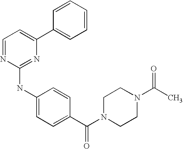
C1(C2=CC=CC=C2)=CC=NC(NC2=CC=C(C(N3CCN(C(C)=O)CC3)=O)C=C2)=N1
